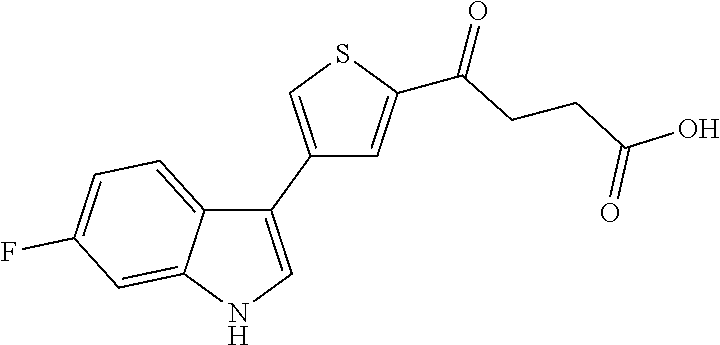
C1(C2=CNC3=CC(F)=CC=C23)=CSC(C(=O)CCC(O)=O)=C1
